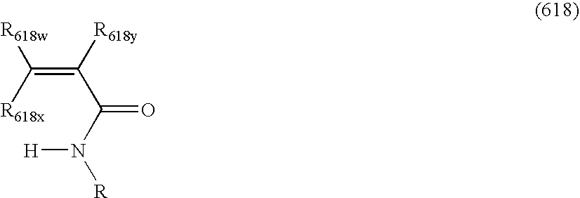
C(=C([R618y])C(N([H])[R])=O)([R618w])[R618x]
